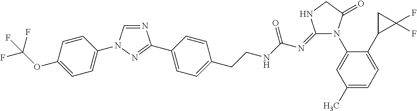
N1=CN(C2=CC=C(OC(F)(F)F)C=C2)N=C1C1=CC=C(CCNC(N=C2N(C3=CC(C)=CC=C3C3C(F)(F)C3)C(=O)CN2)=O)C=C1
